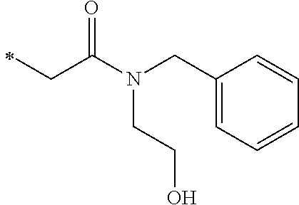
N(C(CC)=O)(CC1=CC=CC=C1)CCO
